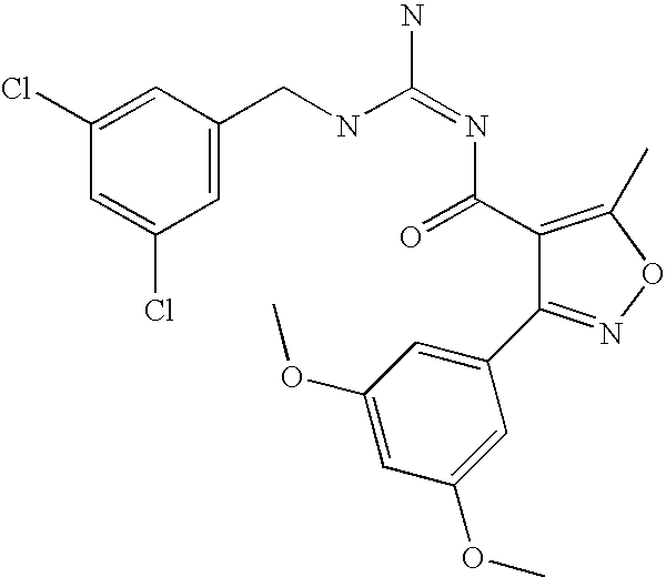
C1=C(CNC(=NC(=O)C2=C(C)ON=C2C2=CC(OC)=CC(OC)=C2)N)C=C(Cl)C=C1Cl
